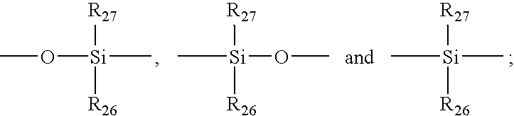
CO[Si](C)([R27])[R26].CO[Si](C)([R27])[R26].[Si](C)(C)([R27])[R26]
